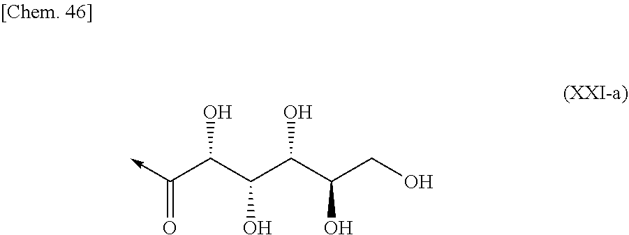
C(->C)(C(C(C(C(CO)O)O)O)O)=O
